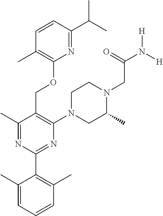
N1=C(C(C)C)C=CC(C)=C1OCC1=C(N2CC(C)N(CC(N([H])[H])=O)CC2)N=C(C2=C(C)C=CC=C2C)N=C1C
